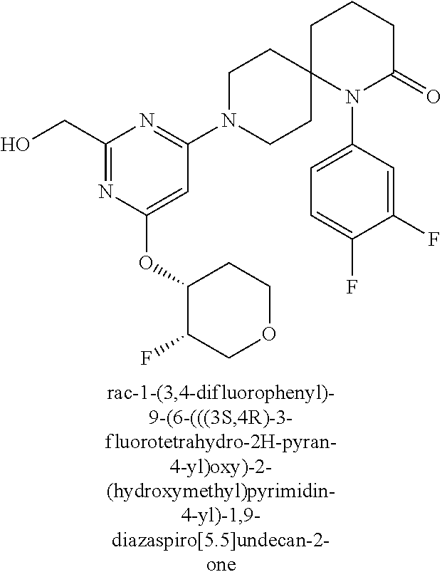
C1(CO)=NC(OC2C(F)COCC2)=CC(N2CCC3(CC2)N(C2=CC=C(F)C(F)=C2)C(=O)CCC3)=N1
